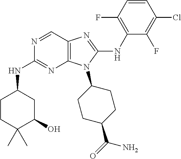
N1=CC2=C(N=C1NC1CCC(C)(C)C(O)C1)N(C1CCC(C(=O)N)CC1)C(NC1=C(F)C=CC(Cl)=C1F)=N2
